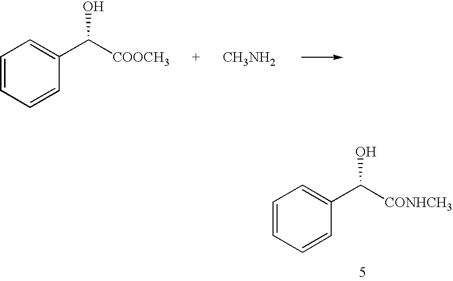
C1=CC=CC(C([CONHCH3])O)=C1.C1=CC=CC(C([COOCH3])O)=C1.[CH3NH2]
